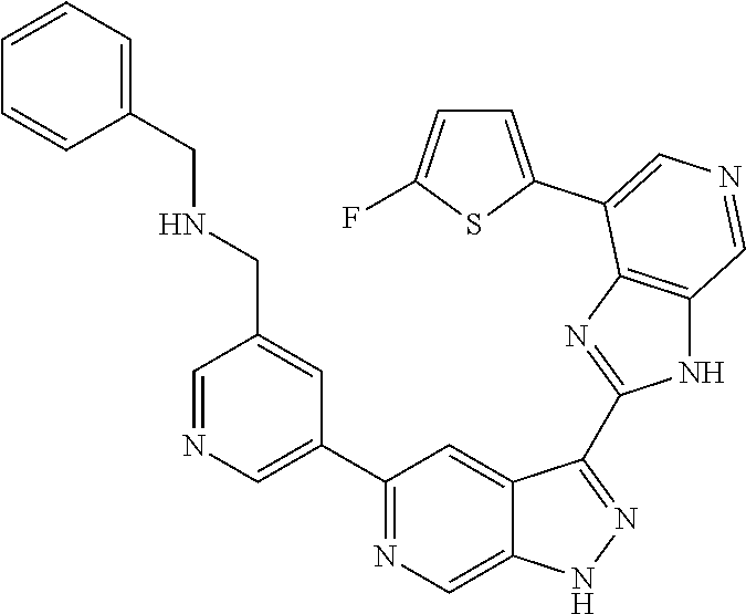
C1(C2=CN=CC(CNCC3=CC=CC=C3)=C2)=NC=C2C(=C1)C(C1=NC3=C(N1)C=NC=C3C1=CC=C(F)S1)=NN2
